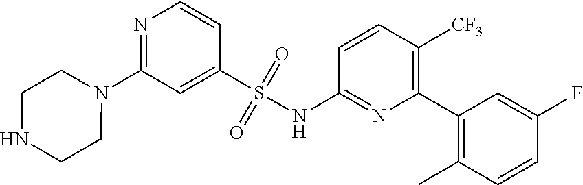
N1(C2=NC=CC(S(NC3=NC(C4=C(C)C=CC(F)=C4)=C([CF3])C=C3)(=O)=O)=C2)CCNCC1
